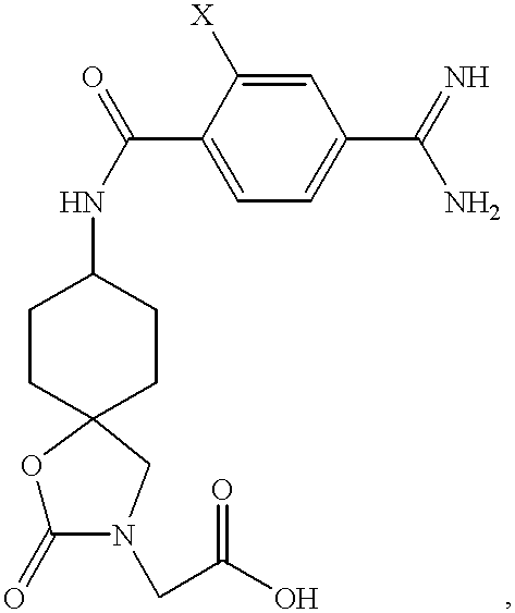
O1C(=O)N(CC(O)=O)CC12CCC(NC(C1=CC=C(C(=N)N)C=C1[X])=O)CC2
